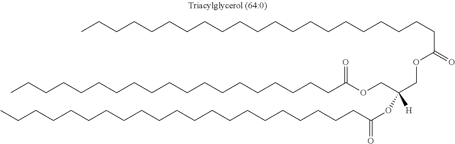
C(CCCCCCCCCCCCCCC(OCC(COC(CCCCCCCCCCCCCCCCCCCCC)=O)([H])OC(=O)CCCCCCCCCCCCCCCCCCCCC)=O)CCCC
